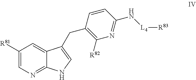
C1([R81])=CN=C2C(=C1)C(CC1=C([R82])N=C(N[L4][R83])C=C1)=CN2
